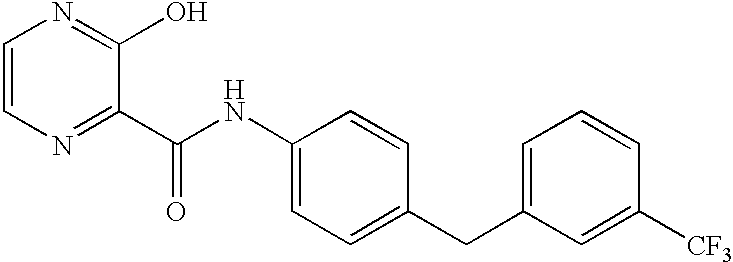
C1=CN=C(C(NC2=CC=C(CC3=CC=CC([CF3])=C3)C=C2)=O)C(O)=N1
